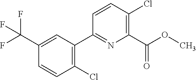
C1(Cl)=C(C2=NC(C(OC)=O)=C(Cl)C=C2)C=C(C(F)(F)F)C=C1
